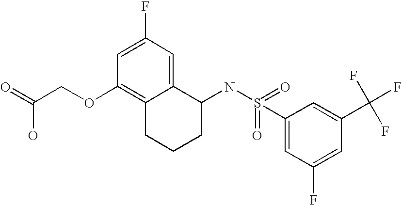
C1=C(F)C=C2C(=C1OCC(=O)O)CCCC2NS(=O)(C1=CC(F)=CC(C(F)(F)F)=C1)=O
